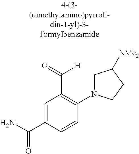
NC(C1=CC(C(=O)[H])=C(N2CC([NMe2])CC2)C=C1)=O
